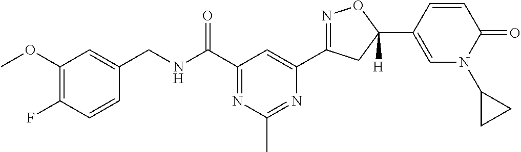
C1(CNC(C2=NC(C)=NC(C3=NOC(C4=CN(C5CC5)C(=O)C=C4)([H])C3)=C2)=O)=CC(OC)=C(F)C=C1
